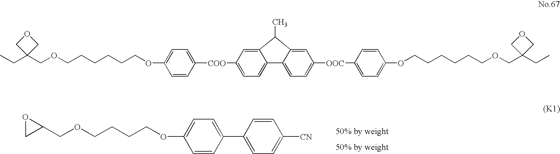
C1=CC(C2=CC=C(OCCCCOCC3CO3)C=C2)=CC=C1[CN].C1(OCCCCCCOCC2(CC)COC2)=CC=C([COO]C2=CC=C3C(=C2)C(C)C2=CC([OOC]C4=CC=C(OCCCCCCOCC5(CC)COC5)C=C4)=CC=C32)C=C1
